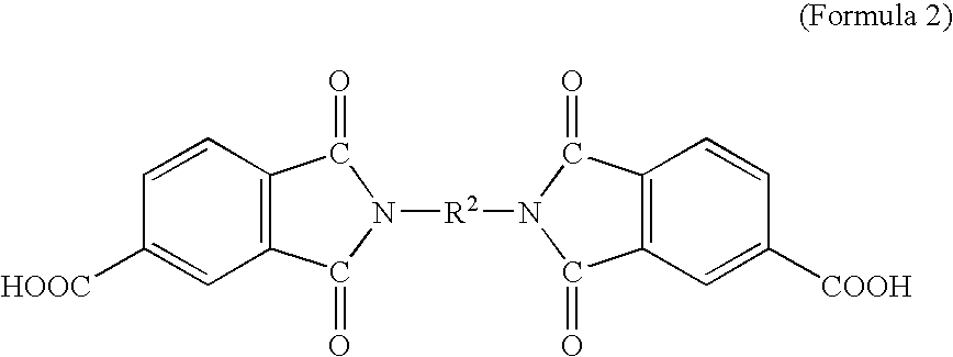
C12=C(C=CC([HOOC])=C1)C(=O)N([R2]N1C(=O)C3=C(C1=O)C=CC([COOH])=C3)C2=O
